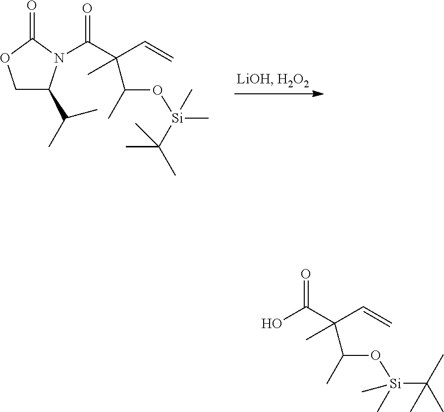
C1C(C(C)C)N(C(C(C=C)(C(C)O[Si](C)(C(C)(C)C)C)C)=O)C(=O)O1.OC(C(C=C)(C(C)O[Si](C(C)(C)C)(C)C)C)=O
